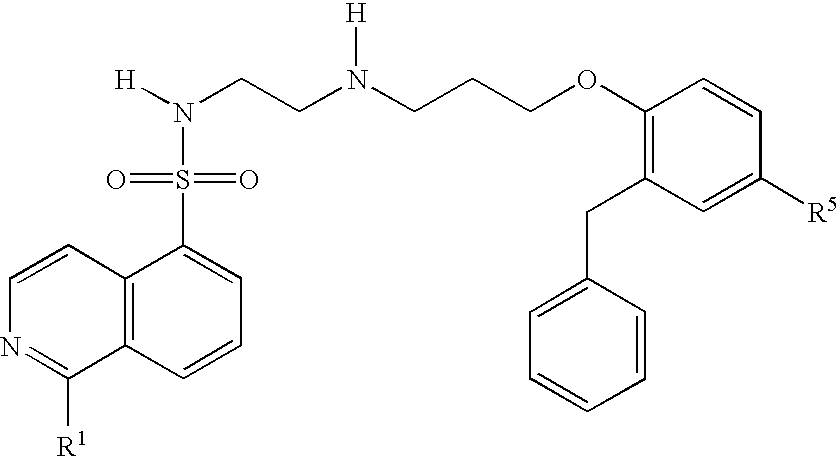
C1=CC2=C(C([R1])=N1)C=CC=C2S(N([H])CCN(CCCOC1=C(CC2=CC=CC=C2)C=C([R5])C=C1)[H])(=O)=O
